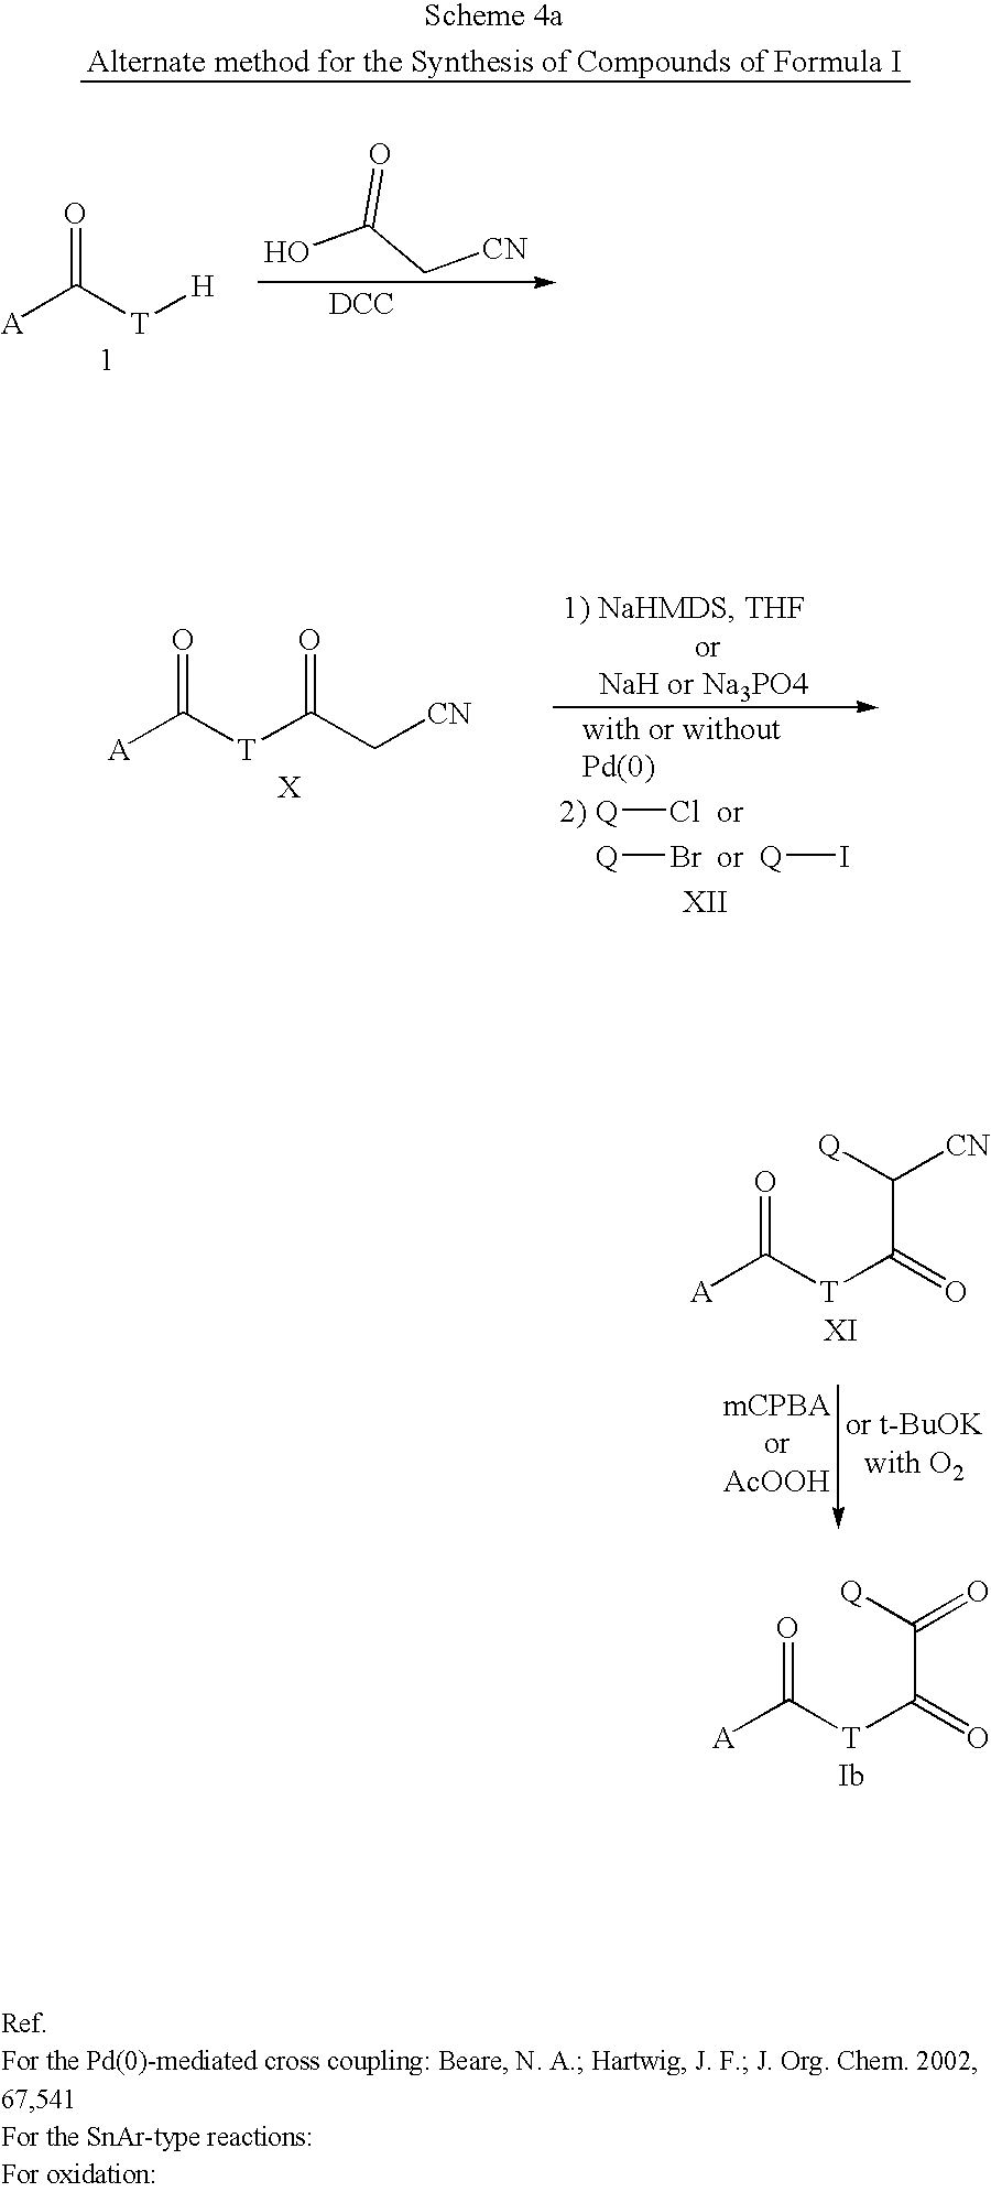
[A]C([T]C(=O)C([Q])[CN])=O.[A]C([T]C(=O)C([Q])=O)=O.[A]C([T]C(C[CN])=O)=O.[Q]Cl.[Q]Br.[Q]I.[A]C([T][H])=O.OC(C[CN])=O.[DCC]
